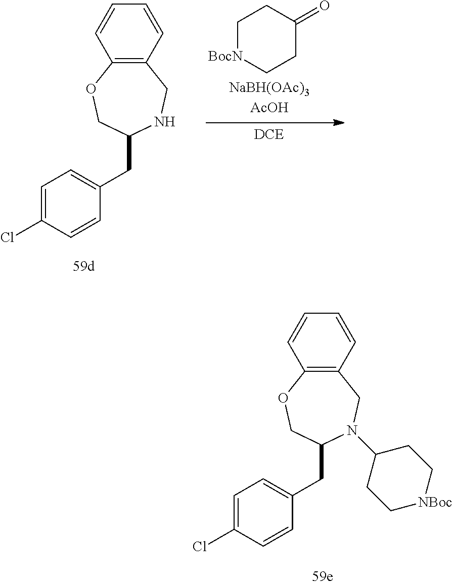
C12=C(C=CC=C1)CNC(CC1=CC=C(Cl)C=C1)CO2.C1[BocN]CCC(=O)C1.C12=C(C=CC=C1)CN(C1CC[NBoc]CC1)C(CC1=CC=C(Cl)C=C1)CO2
